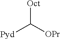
[Oct]C([OPr])[Pyd]
